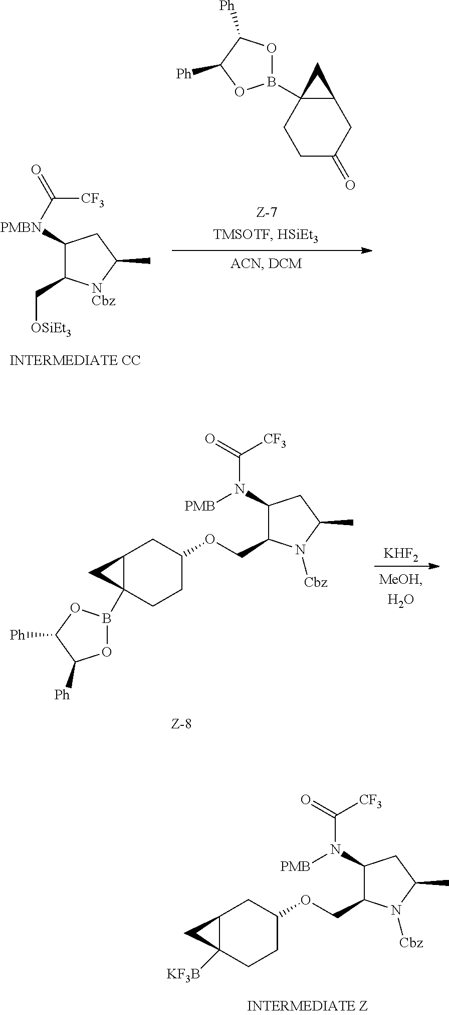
C1C(=O)CC2C(B3OC([Ph])C([Ph])O3)(C1)C2.C1([PMBN]C([CF3])=O)C(C[OSiEt3])[NCbz]C(C)C1.[KHF2].C1C(OCC2C(N(C(=O)[CF3])[PMB])CC(C)N2[Cbz])CC2C(B3OC([Ph])C([Ph])O3)(C1)C2.C1C(OCC2C(N(C(=O)[CF3])[PMB])CC(C)N2[Cbz])CC2C([KF3B])(C1)C2
